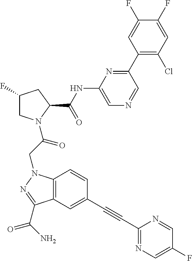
C1(NC(C2CC(F)CN2C(CN2C3=C(C(C(N)=O)=N2)C=C(C#CC2=NC=C(F)C=N2)C=C3)=O)=O)=CN=CC(C2=C(Cl)C=C(F)C(F)=C2)=N1
